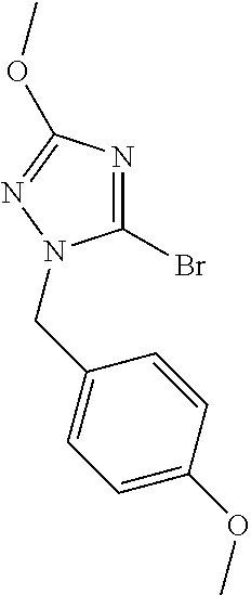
C1(Br)=NC(OC)=NN1CC1=CC=C(OC)C=C1
